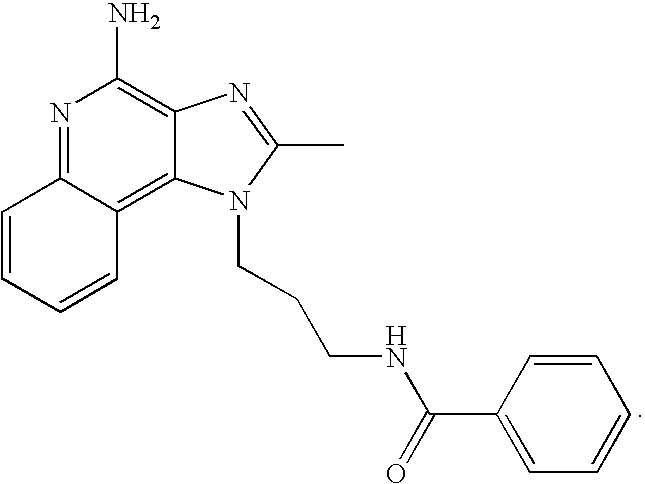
N1=C2C(=C3C(=C1N)N=C(C)N3CCCNC(C1=CC=CC=C1)=O)C=CC=C2
